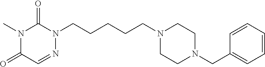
C(CCN1CCN(CC2=CC=CC=C2)CC1)CCN1C(=O)N(C)C(=O)C=N1
